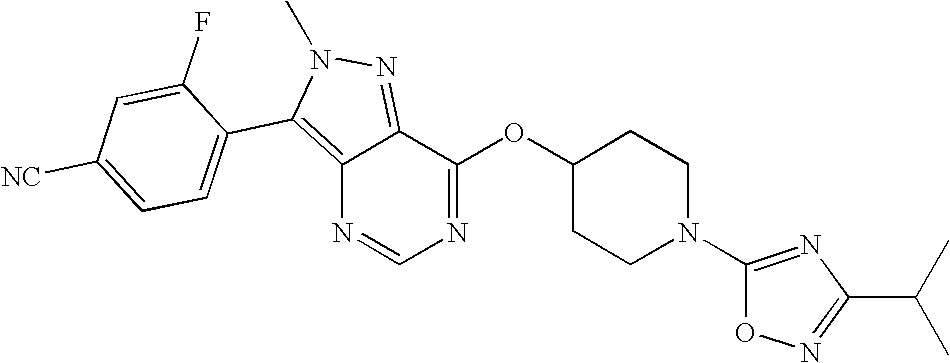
C12=C(C3=CC=C([NC])C=C3F)N(C)N=C1C(OC1CCN(C3=NC(C(C)C)=NO3)CC1)=NC=N2
